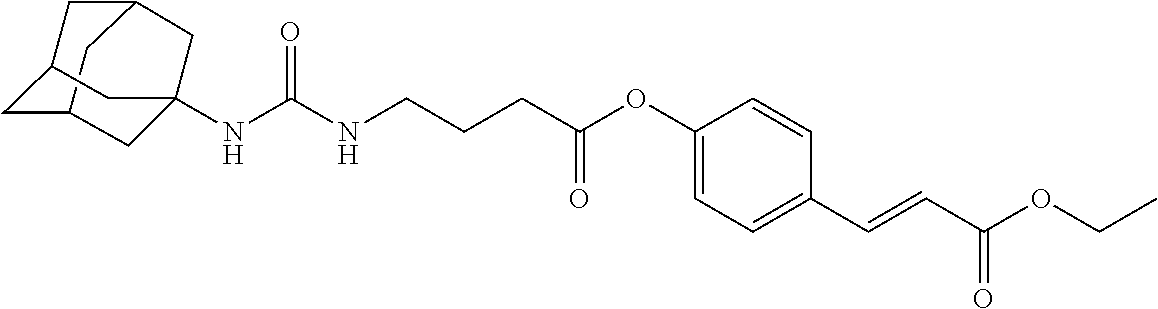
C12CC3CC(C1)CC(NC(NCCCC(OC1=CC=C(C=CC(OCC)=O)C=C1)=O)=O)(C3)C2
